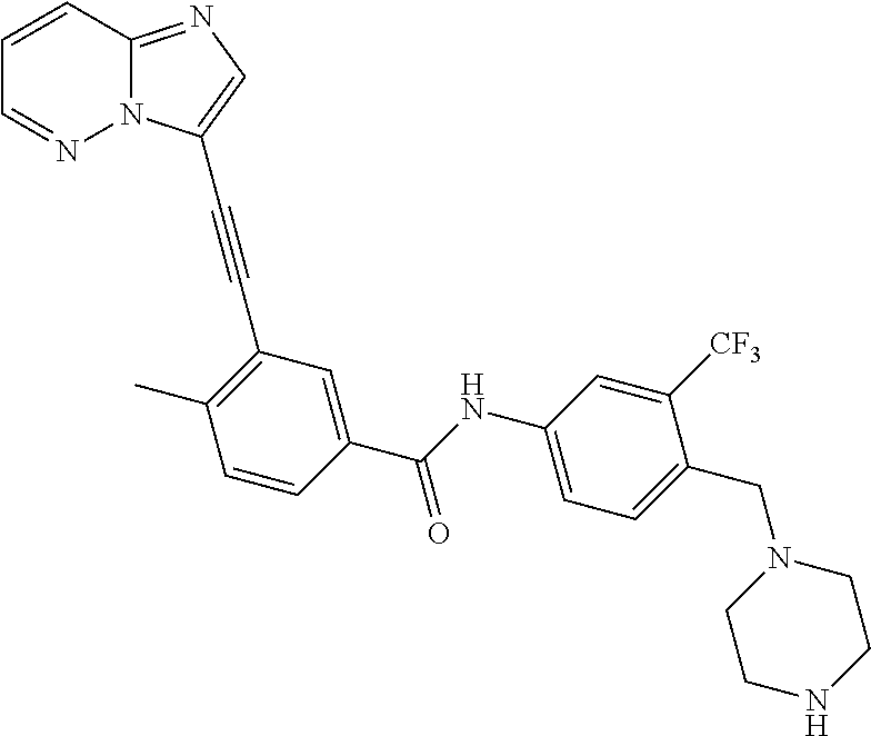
C1=CC=NN2C1=NC=C2C#CC1=C(C)C=CC(C(NC2=CC=C(CN3CCNCC3)C([CF3])=C2)=O)=C1
